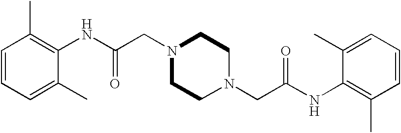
C1=CC=C(C)C(NC(=O)CN2CCN(CC(=O)NC3=C(C)C=CC=C3C)CC2)=C1C
